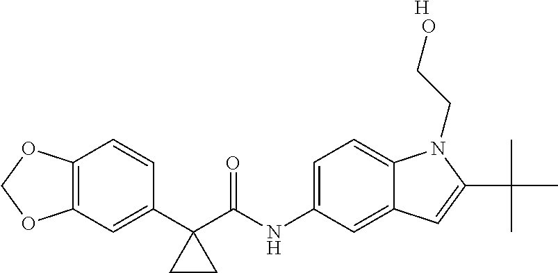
C12=C(C=C(C3(C(NC4=CC=C5C(=C4)C=C(C(C)(C)C)N5CCO)=O)CC3)C=C1)OCO2.[H]
